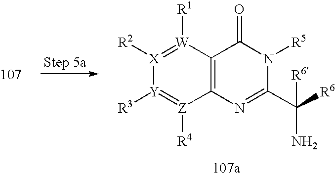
[X]1([R2])=[W]([R1])C2=C([Z]([R4])=[Y]1[R3])N=C(C([R6])(N)[R6])N([R5])C2=O
